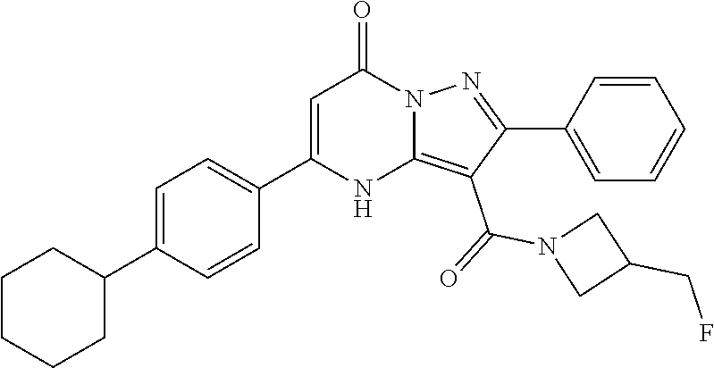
C1(C2=CC=C(C3=CC(=O)N4C(=C(C(N5CC(CF)C5)=O)C(C5=CC=CC=C5)=N4)N3)C=C2)CCCCC1
